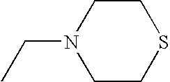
C1CSCCN1CC
